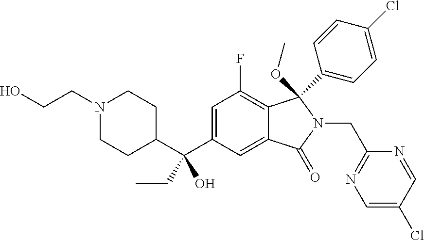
C1=C(C(C2CCN(CCO)CC2)(O)CC)C=C2C(=C1F)C(C1=CC=C(Cl)C=C1)(OC)N(CC1=NC=C(Cl)C=N1)C2=O
